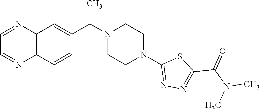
C12=C(C=CC(C(N3CCN(C4=NN=C(C(N(C)C)=O)S4)CC3)C)=C1)N=CC=N2
